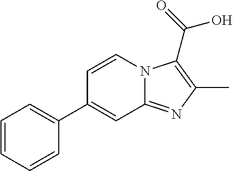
C12=NC(C)=C(C(=O)O)N1C=CC(C1=CC=CC=C1)=C2
